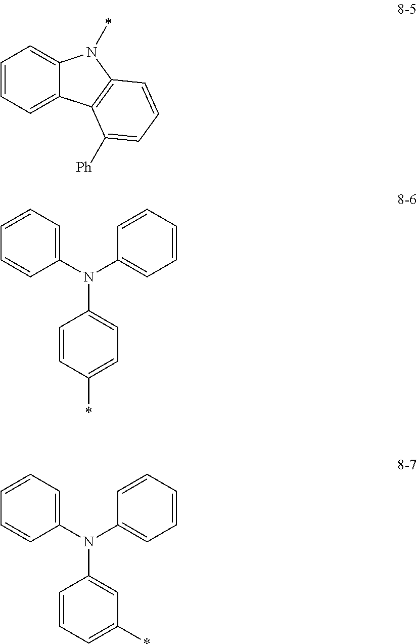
C1=CC=C2C(=C1)N(*)C1=C2C([Ph])=CC=C1.C1(N(C2=CC=CC=C2)C2=CC=C(*)C=C2)=CC=CC=C1.C1(N(C2=CC=CC=C2)C2=CC(*)=CC=C2)=CC=CC=C1
